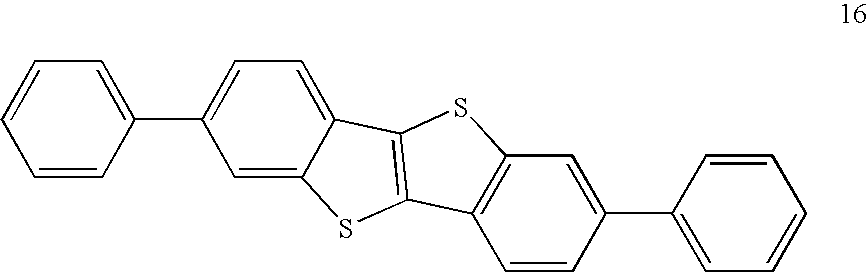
C1=CC(C2=CC=C3C(=C2)SC2=C3SC3=C2C=CC(C2=CC=CC=C2)=C3)=CC=C1
